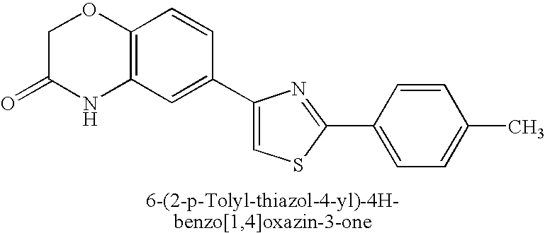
C1C(=O)NC2=C(O1)C=CC(C1=CSC(C3=CC=C(C)C=C3)=N1)=C2
